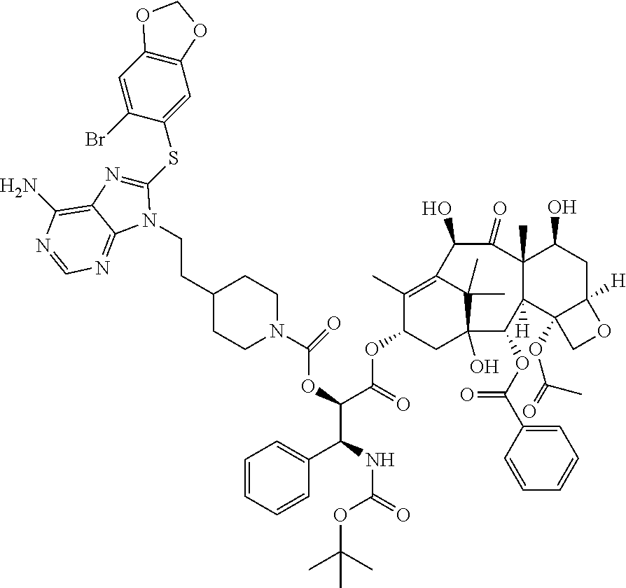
C12=C(C=C(Br)C(SC3=NC4=C(N)N=CN=C4N3CCC3CCN(C(OC(C(=O)OC4CC5(O)C(C)(C)C(=C4C)C(O)C(=O)C4(C)C([H])(C6(OC(C)=O)C([H])(CC4O)OC6)C5OC(C4=CC=CC=C4)=O)C(C4=CC=CC=C4)NC(OC(C)(C)C)=O)=O)CC3)=C1)OCO2
